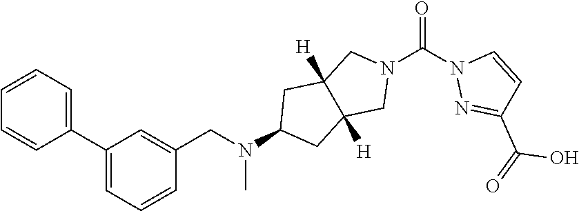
C1C2([H])C([H])(CC1N(CC1=CC(C3=CC=CC=C3)=CC=C1)C)CN(C(N1N=C(C(=O)O)C=C1)=O)C2
